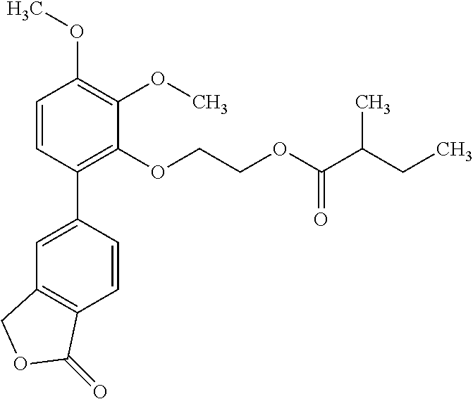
C1=CC(C2=CC3=C(C=C2)C(=O)OC3)=C(OCCOC(C(CC)C)=O)C(OC)=C1OC
